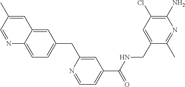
C1=C(C)C=NC2=CC=C(CC3=CC(C(NCC4=CC(Cl)=C(N)N=C4C)=O)=CC=N3)C=C12
